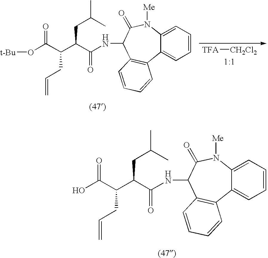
C12=CC=CC=C1N([Me])C(=O)C(NC(C(C(C(O)=O)CC=C)CC(C)C)=O)C1=C2C=CC=C1.C12=CC=CC=C1N([Me])C(=O)C(NC(C(C(C(O[t-Bu])=O)CC=C)CC(C)C)=O)C1=C2C=CC=C1.[TFA][CH2Cl2]
